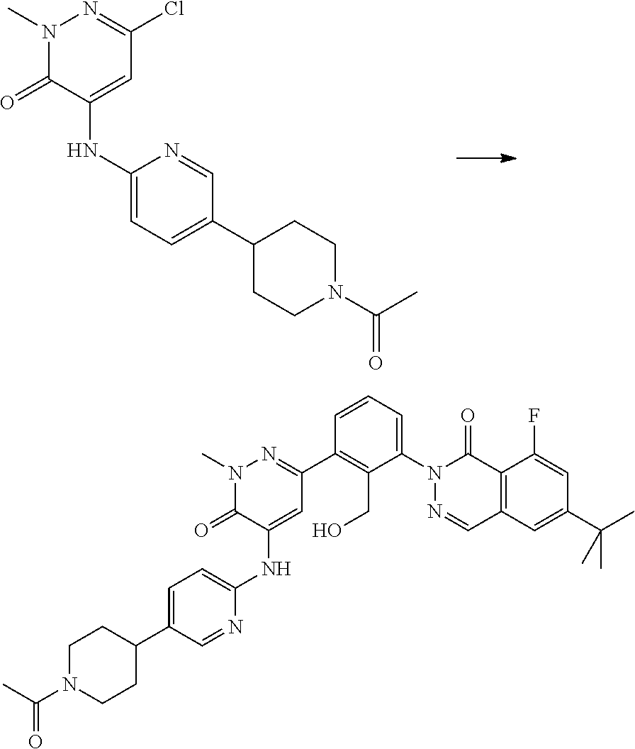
N1(C)C(=O)C(NC2=CC=C(C3CCN(C(C)=O)CC3)C=N2)=CC(Cl)=N1.N1(C)C(=O)C(NC2=CC=C(C3CCN(C(=O)C)CC3)C=N2)=CC(C2=C(CO)C(N3N=CC4=C(C3=O)C(F)=CC(C(C)(C)C)=C4)=CC=C2)=N1
